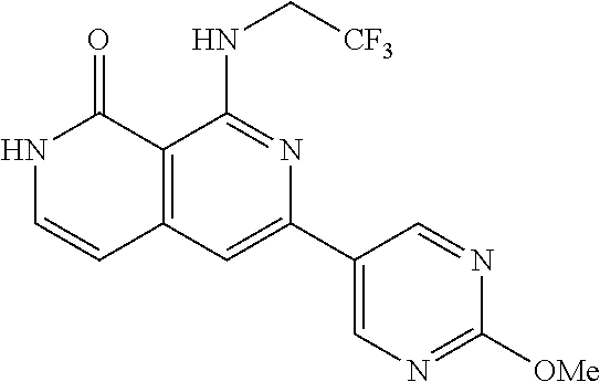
C12=C(C=C(C3=CN=C([OMe])N=C3)N=C1NC[CF3])C=CNC2=O
